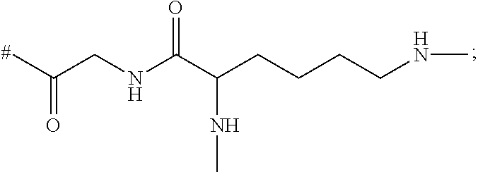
CC(CNC(C(CCCCNC)NC)=O)=O
